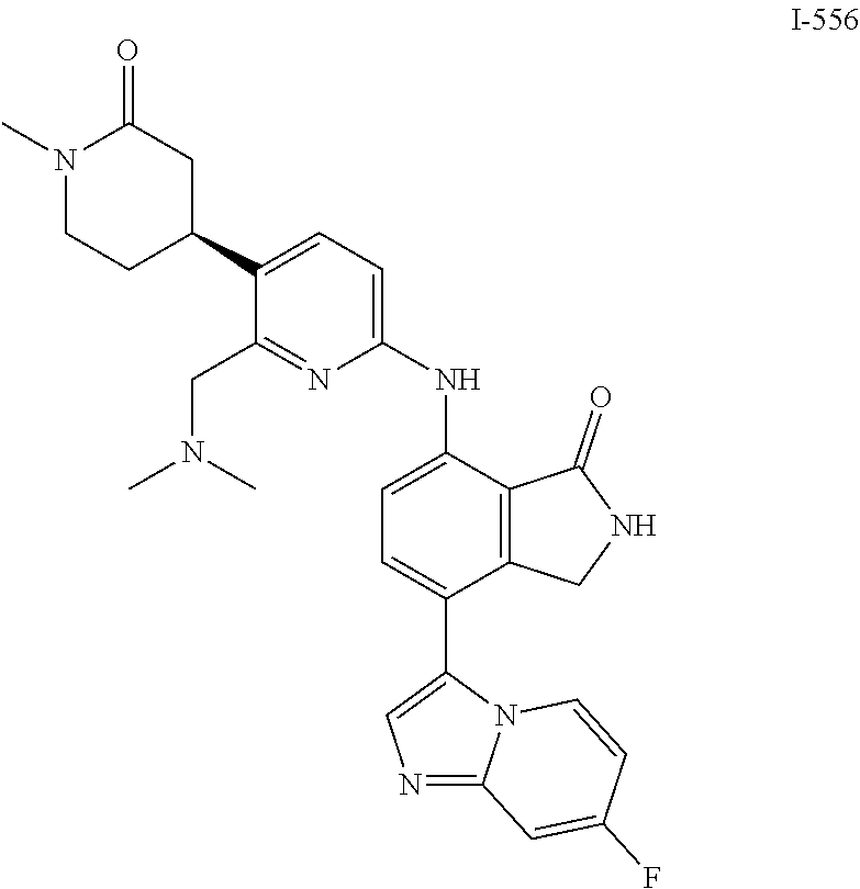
N1=C2N(C(C3=CC=C(NC4=CC=C(C5CC(=O)N(C)CC5)C(CN(C)C)=N4)C4=C3CNC4=O)=C1)C=CC(F)=C2
